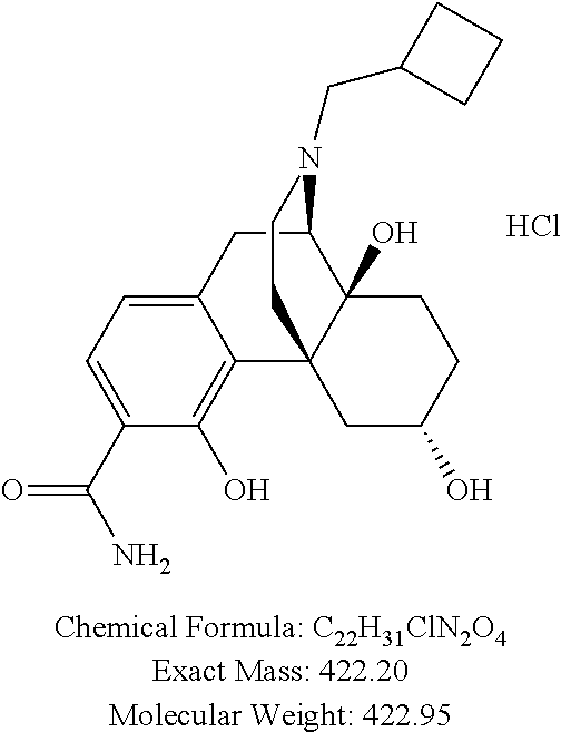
C1C2=CC=C(C(N)=O)C(O)=C2C23C(O)(C1N(CC1CCC1)CC2)CCC(O)C3.Cl
